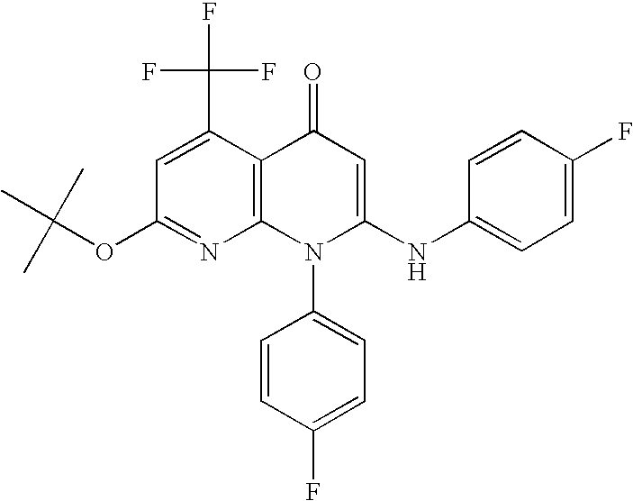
C1(OC(C)(C)C)=NC2=C(C(C(F)(F)F)=C1)C(=O)C=C(NC1=CC=C(F)C=C1)N2C1=CC=C(F)C=C1
